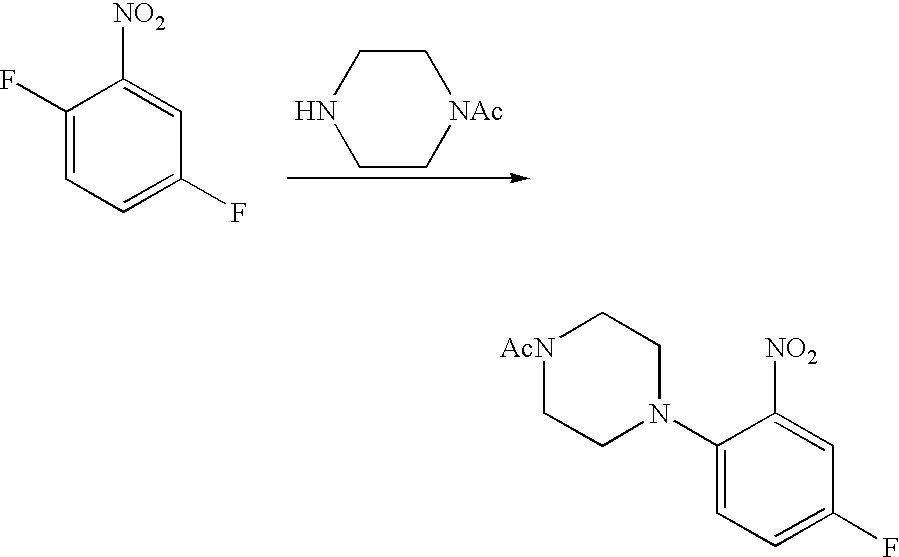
C1(F)=CC=C(F)C=C1[NO2].C1C[NAc]CCN1.[AcN]1CCN(C2=CC=C(F)C=C2[NO2])CC1
